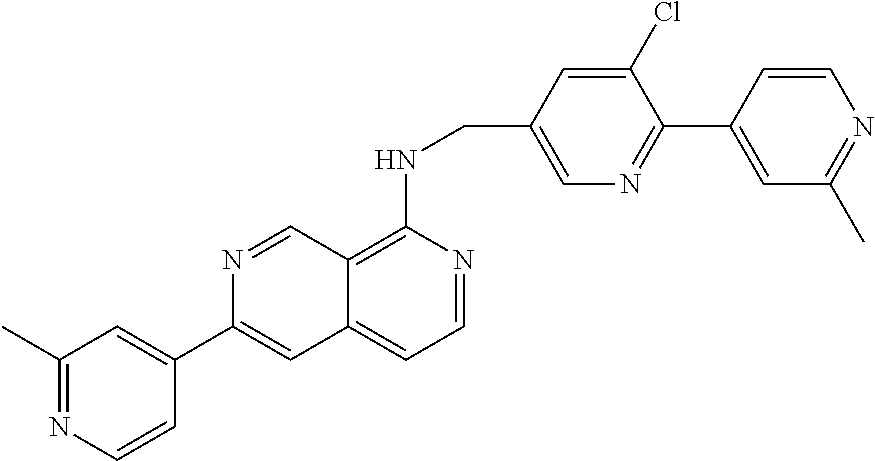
C12=C(NCC3=CN=C(C4=CC(C)=NC=C4)C(Cl)=C3)N=CC=C1C=C(C1=CC(C)=NC=C1)N=C2
